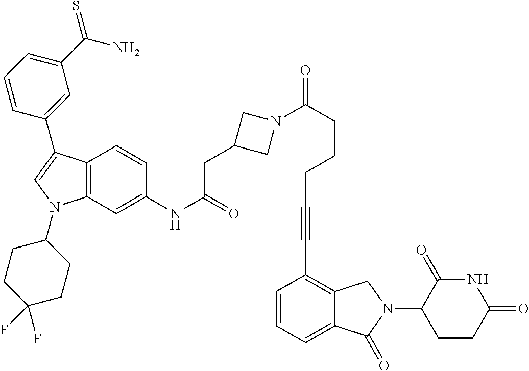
C12=C(C=C(NC(CC3CN(C(CCCC#CC4=C5C(=CC=C4)C(=O)N(C4CCC(=O)NC4=O)C5)=O)C3)=O)C=C1)N(C1CCC(F)(F)CC1)C=C2C1=CC(C(N)=S)=CC=C1
